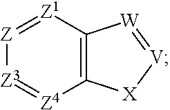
C12=C([Z1]=[Z][Z3]=[Z4]1)[W]=[V][X]2
